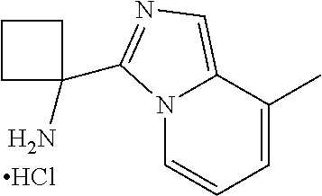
N12C=CC=C(C)C1=CN=C2C1(N)CCC1.Cl
